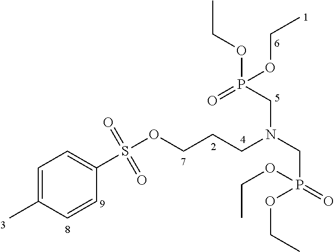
C(N(CP(=O)(OCC)OCC)CCCOS(C1=CC=C(C)C=C1)(=O)=O)P(OCC)(=O)OCC
